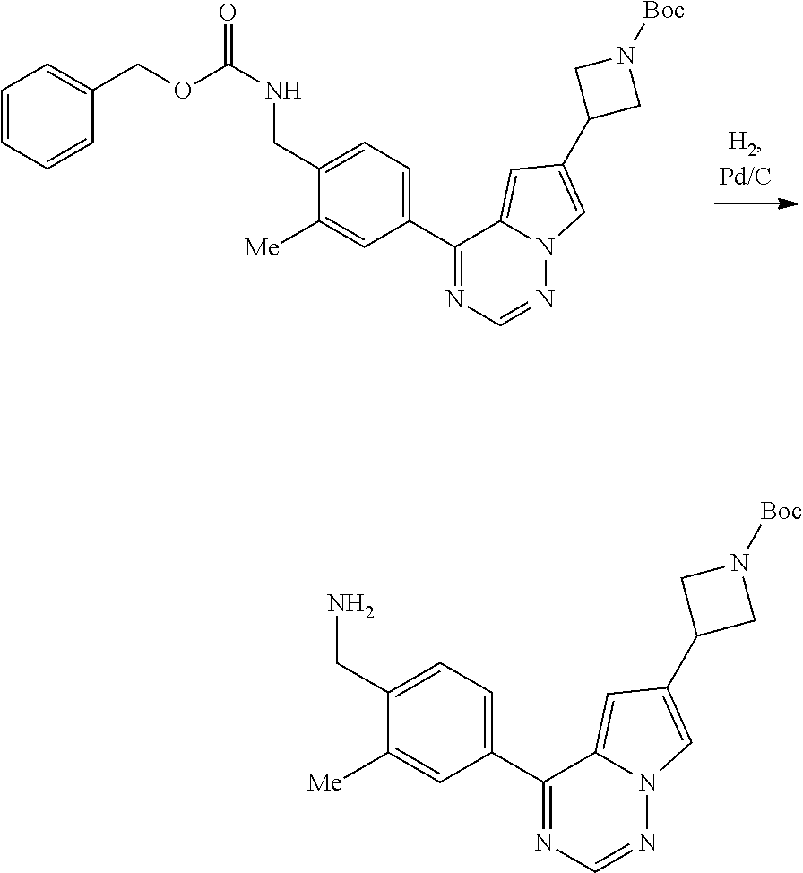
C1=CC=CC(COC(NCC2=CC=C(C3=NC=NN4C3=CC(C3CN([Boc])C3)=C4)C=C2[Me])=O)=C1.NCC1=CC=C(C2=NC=NN3C2=CC(C2CN([Boc])C2)=C3)C=C1[Me]
